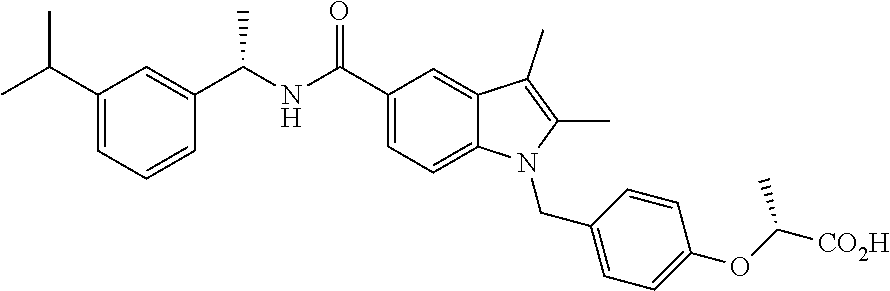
C1=C(C(NC(C2=CC(C(C)C)=CC=C2)C)=O)C=C2C(=C1)N(CC1=CC=C(OC(C)[CO2H])C=C1)C(C)=C2C
